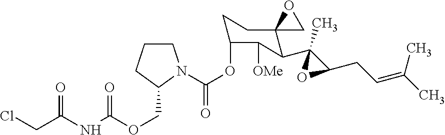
C1CCC(COC(NC(CCl)=O)=O)N1C(OC1CCC2(C(C3(C)C(CC=C(C)C)O3)C1[OMe])CO2)=O
